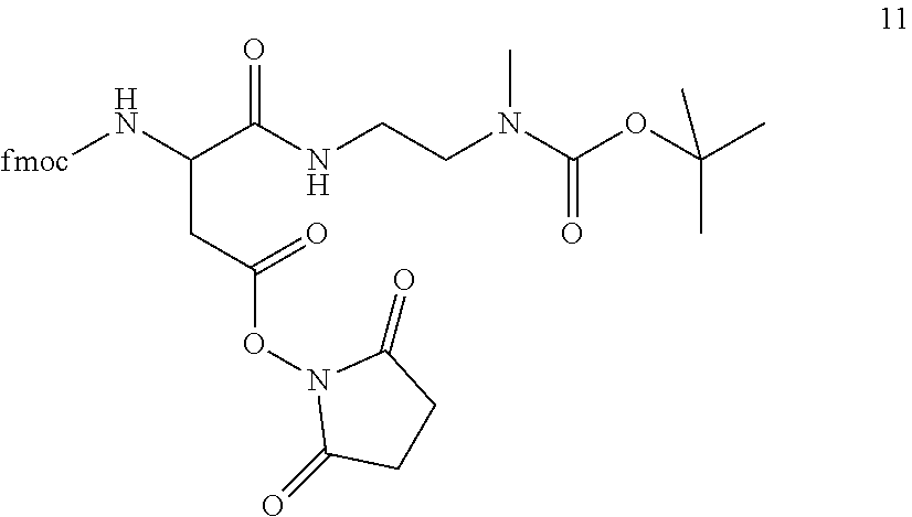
[fmoc]NC(C(NCCN(C(OC(C)(C)C)=O)C)=O)CC(=O)ON1C(=O)CCC1=O
